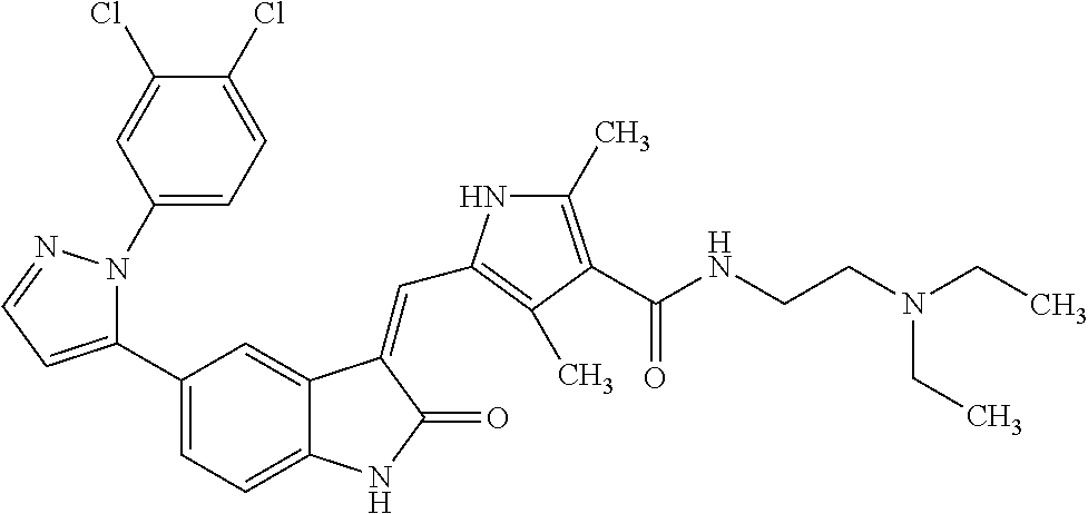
N1(C2=CC=C(Cl)C(Cl)=C2)C(C2=CC=C3C(=C2)C(=CC2=C(C)C(C(NCCN(CC)CC)=O)=C(C)N2)C(=O)N3)=CC=N1
